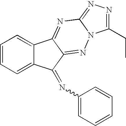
C1=CC=C2C(=C1)C1=NC3=NN=C(CC)N3N=C1C2=NC1=CC=CC=C1
